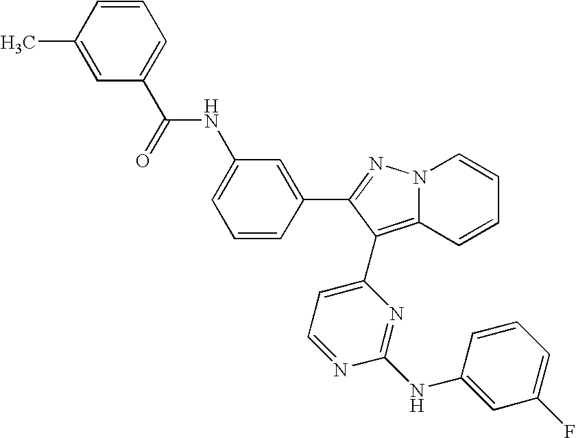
C1=CC=C(C(=O)NC2=CC=CC(C3=NN4C(=C3C3=CC=NC(NC5=CC(F)=CC=C5)=N3)C=CC=C4)=C2)C=C1C
